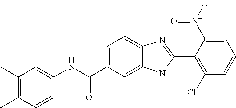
C1(C)=C(C)C=CC(NC(C2=CC=C3C(=C2)N(C)C(C2=C(Cl)C=CC=C2[N+](=O)[O-])=N3)=O)=C1
